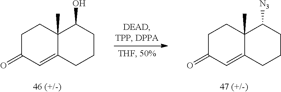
C1C(=O)C=C2C(C)(C1)C(O)CCC2.C1C(=O)C=C2C(C)(C1)C([N3])CCC2
